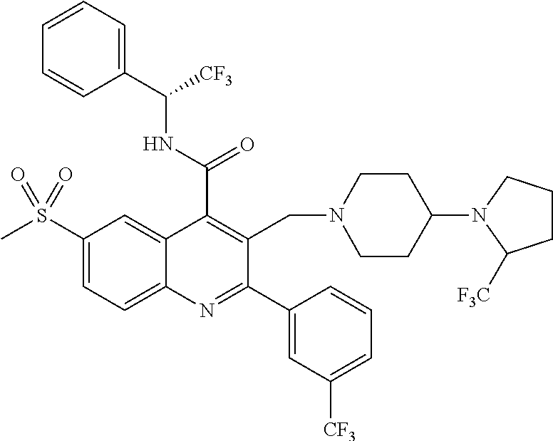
C1(C(NC([CF3])C2=CC=CC=C2)=O)=C(CN2CCC(N3C([CF3])CCC3)CC2)C(C2=CC([CF3])=CC=C2)=NC2=CC=C(S(C)(=O)=O)C=C12
